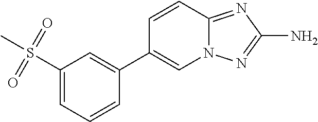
C1=CC(C2=CN3C(=NC(N)=N3)C=C2)=CC(S(C)(=O)=O)=C1
